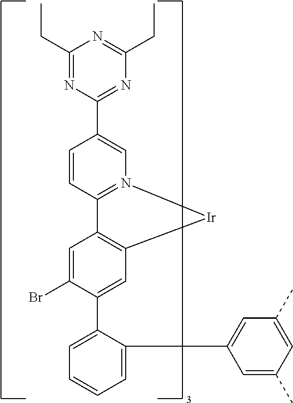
C(C1=NC(C2=CN3=C(C=C2)C2=C(C=C(C4=CC=CC=C4C4=CC(C)=CC(C)=C4)C(Br)=C2)[Ir]3)=NC(CC)=N1)C
